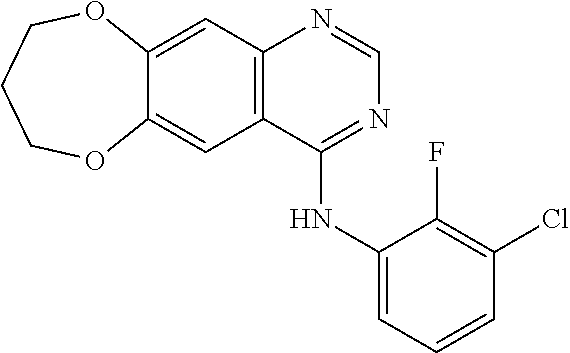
C12=CC3=C(C(NC4=CC=CC(Cl)=C4F)=NC=N3)C=C1OCCCO2
